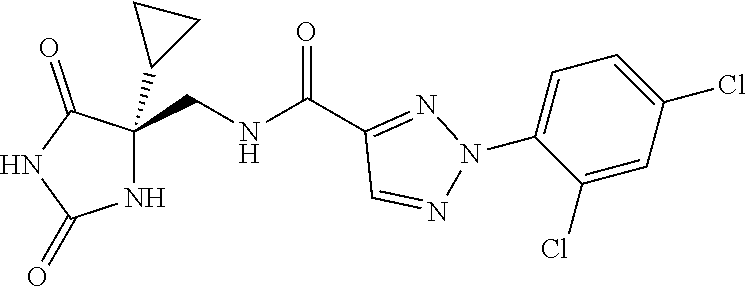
C1(C(NCC2(C3CC3)NC(=O)NC2=O)=O)=NN(C2=CC=C(Cl)C=C2Cl)N=C1
